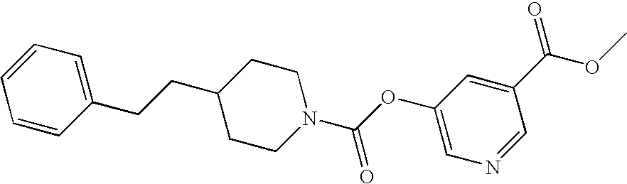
C1=CC(CCC2CCN(C(OC3=CN=CC(C(=O)OC)=C3)=O)CC2)=CC=C1
